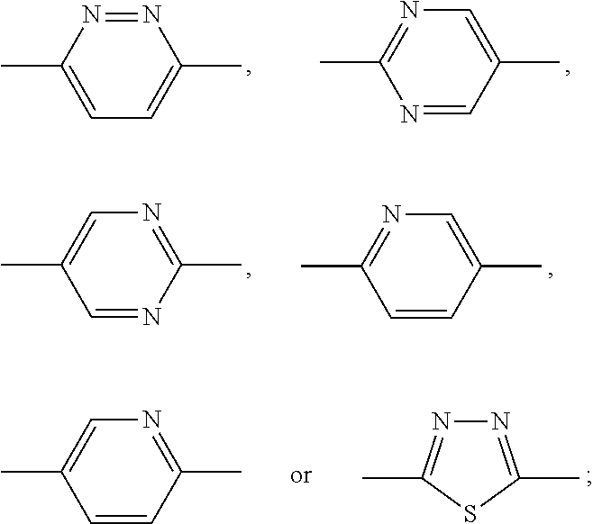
N1=NC(C)=CC=C1C.N1=CC(C)=CN=C1C.C1=CC(C)=NC=C1C.N1=C(C)SC(C)=N1.C1=NC(C)=NC=C1C.C1=CC(C)=CN=C1C
